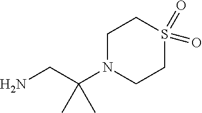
NCC(N1CCS(=O)(=O)CC1)(C)C
